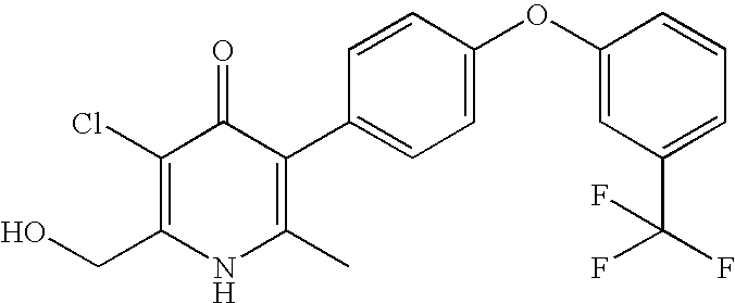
C1(Cl)=C(CO)NC(C)=C(C2=CC=C(OC3=CC(C(F)(F)F)=CC=C3)C=C2)C1=O
